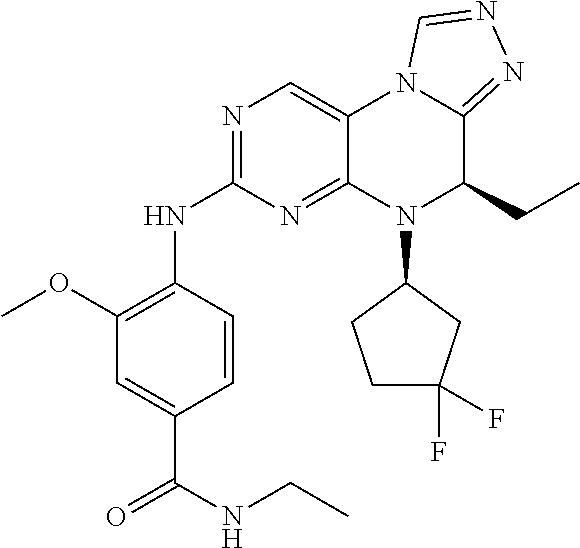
C12=NC(NC3=C(OC)C=C(C(NCC)=O)C=C3)=NC=C1N1C(=NN=C1)C(CC)N2C1CCC(F)(F)C1
